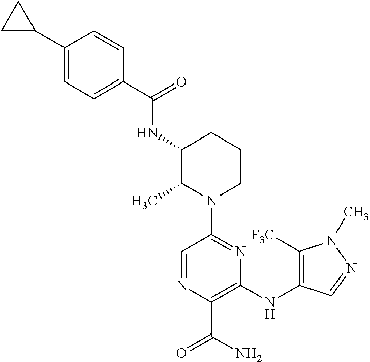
N(C1C(C)N(C2=NC(NC3=C([F3C])N(C)N=C3)=C(C(=O)N)N=C2)CCC1)C(C1=CC=C(C2CC2)C=C1)=O
